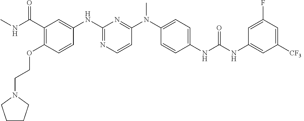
CNC(C1=C(OCCN2CCCC2)C=CC(NC2=NC=CC(N(C3=CC=C(NC(NC4=CC([CF3])=CC(F)=C4)=O)C=C3)C)=N2)=C1)=O
